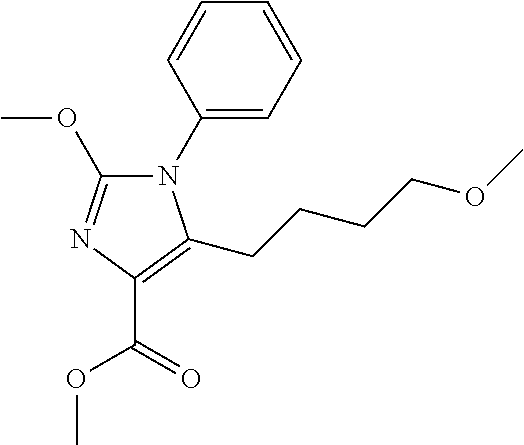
N1(C2=CC=CC=C2)C(OC)=NC(C(=O)OC)=C1CCCCOC
